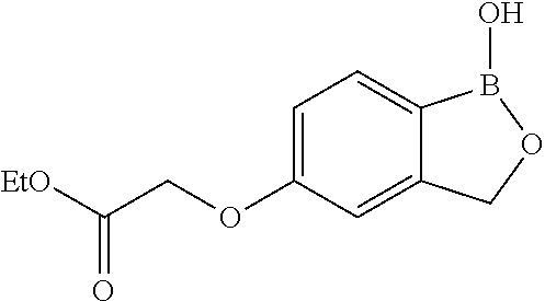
C1=C(OCC([EtO])=O)C=C2C(=C1)B(O)OC2
